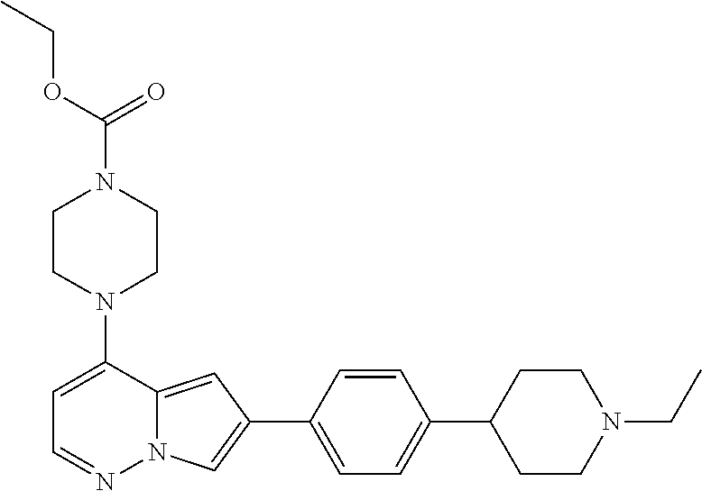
N1(C2=CC=NN3C2=CC(C2=CC=C(C4CCN(CC)CC4)C=C2)=C3)CCN(C(OCC)=O)CC1
